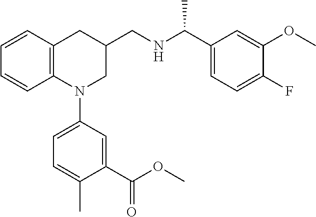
C1=CC2=C(C=C1)N(C1=CC=C(C)C(C(OC)=O)=C1)CC(CNC(C1=CC=C(F)C(OC)=C1)C)C2
